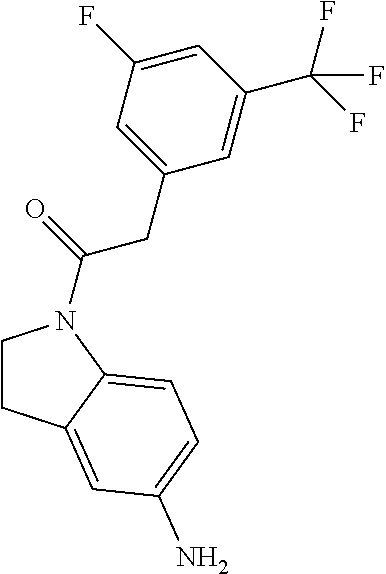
C1CC2=CC(N)=CC=C2N1C(=O)CC1=CC(F)=CC(C(F)(F)F)=C1
